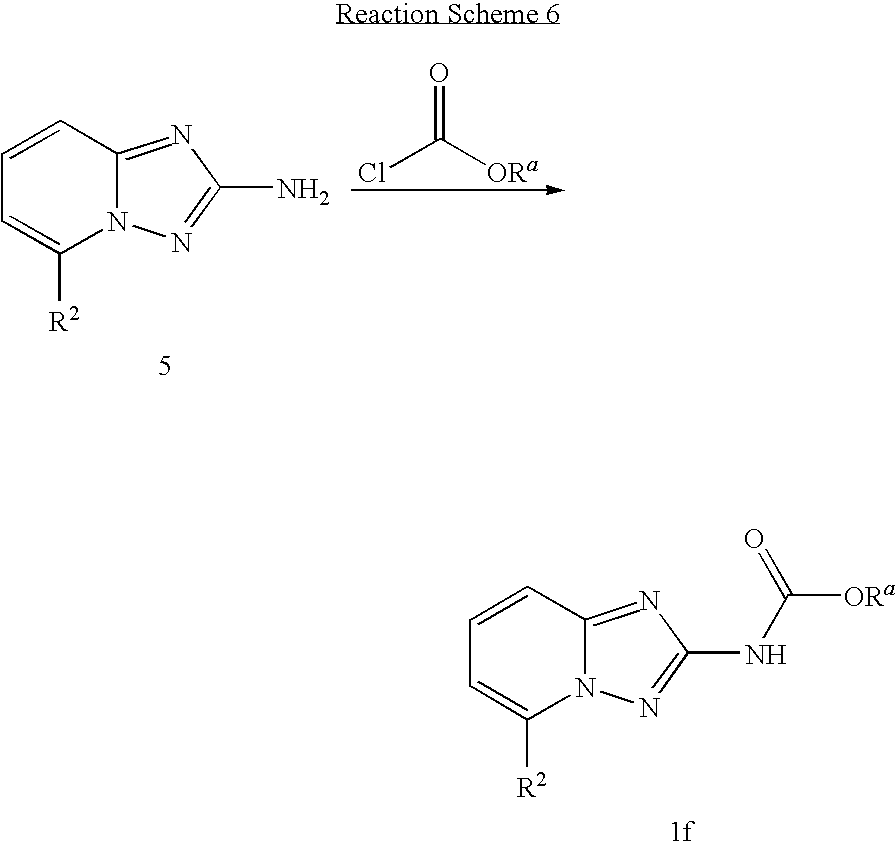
C1=CC2=NC(NC([ORa])=O)=NN2C([R2])=C1.ClC([ORa])=O.C1=CC2=NC(N)=NN2C([R2])=C1
